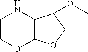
C1COC2C(N1)C(OC)CO2
